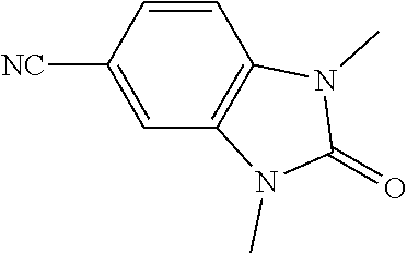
C1([NC])=CC2=C(C=C1)N(C)C(=O)N2C
